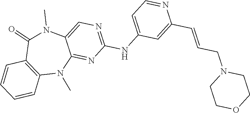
C12=C(C(=O)N(C)C3=CN=C(NC4=CC=NC(C=CCN5CCOCC5)=C4)N=C3N1C)C=CC=C2
